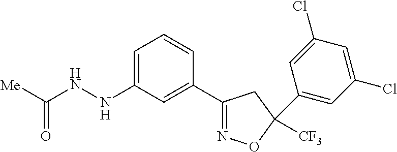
C1(NNC([Me])=O)=CC=CC(C2=NOC([CF3])(C3=CC(Cl)=CC(Cl)=C3)C2)=C1
